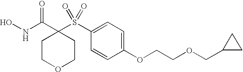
N(C(C1(S(C2=CC=C(OCCOCC3CC3)C=C2)(=O)=O)CCOCC1)=O)O
